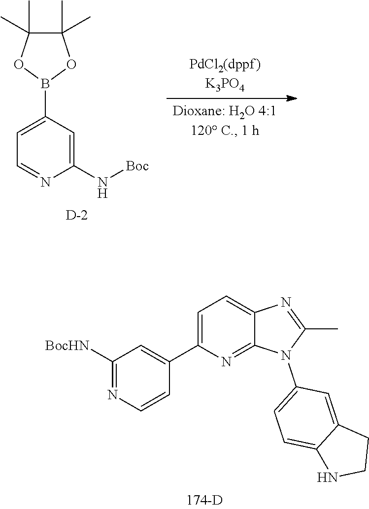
C1=C(B2OC(C)(C)C(C)(C)O2)C=C(N[Boc])N=C1.[D].C1=C(C2=CC([BocHN])=NC=C2)N=C2C(=C1)N=C(C)N2C1=CC=C2C(=C1)CCN2
